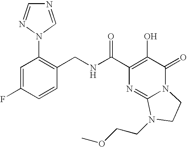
C1=C(F)C=CC(CNC(C2=C(O)C(=O)N3C(=N2)N(CCOC)CC3)=O)=C1N1N=CN=C1
